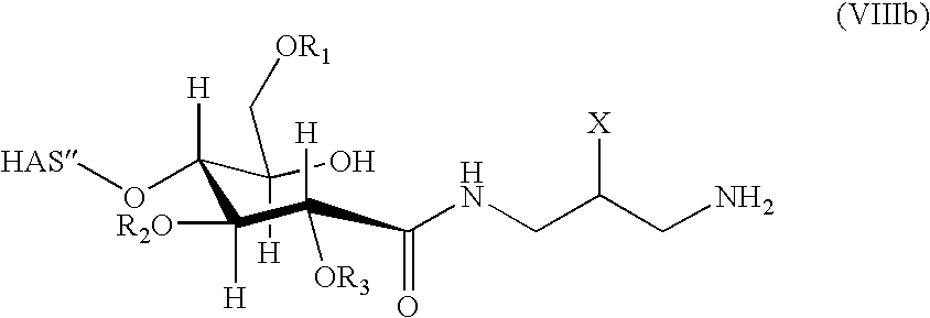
C([H])(C(C(C(C(NCC(CN)[X])=O)([H])[OR3])([R2O])[H])([H])O[HAS])(O)C[OR1]
